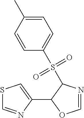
S1C=NC(C2C(S(C3=CC=C(C)C=C3)(=O)=O)N=CO2)=C1
